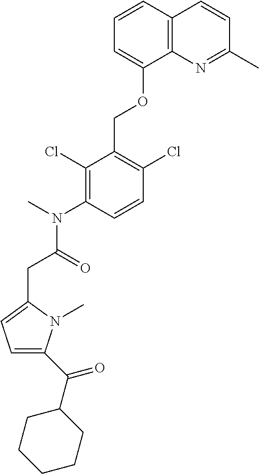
C1=CC2=C(C(OCC3=C(Cl)C=CC(N(C)C(=O)CC4=CC=C(C(C5CCCCC5)=O)N4C)=C3Cl)=C1)N=C(C)C=C2
